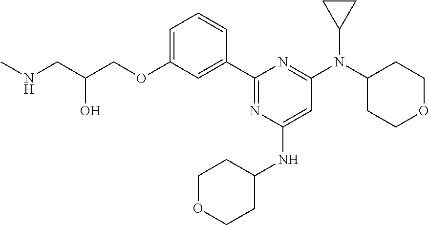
C1=C(OCC(CNC)O)C=C(C2=NC(NC3CCOCC3)=CC(N(C3CCOCC3)C3CC3)=N2)C=C1
